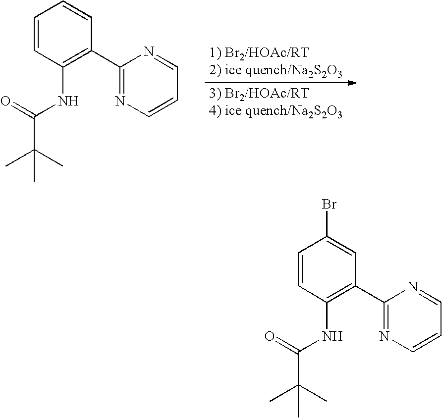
C1=CC(NC(C(C)(C)C)=O)=C(C2=NC=CC=N2)C=C1.C1=CC(NC(C(C)(C)C)=O)=C(C2=NC=CC=N2)C=C1Br
